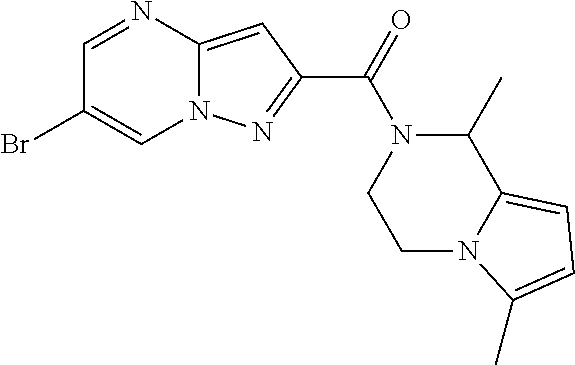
C1=NC2=CC(C(=O)N3CCN4C(=CC=C4C)C3C)=NN2C=C1Br
